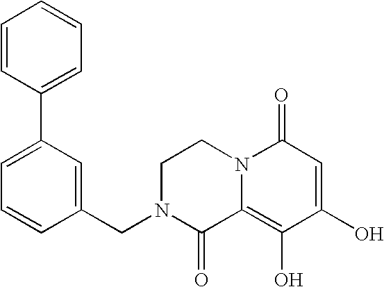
C1N(CC2=CC(C3=CC=CC=C3)=CC=C2)C(=O)C2=C(O)C(O)=CC(=O)N2C1
